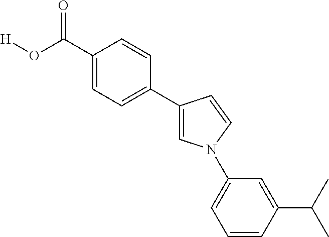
C1(C(O[H])=O)=CC=C(C2=CN(C3=CC=CC(C(C)C)=C3)C=C2)C=C1
